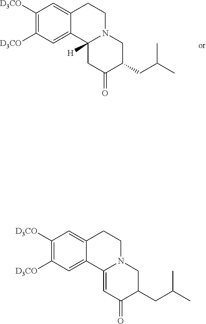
C1([D3CO])=C([D3CO])C=C2C(=C1)CCN1C2=CC(=O)C(CC(C)C)C1.C1([D3CO])=C([D3CO])C=C2C(=C1)CCN1C2([H])CC(=O)C(CC(C)C)C1
